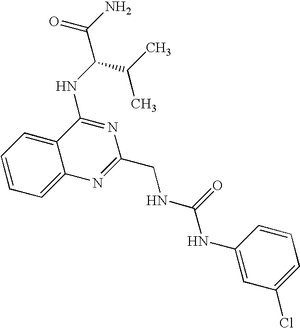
C1=CC=C2C(=C1)C(NC(C(C)C)C(N)=O)=NC(CNC(=O)NC1=CC(Cl)=CC=C1)=N2
